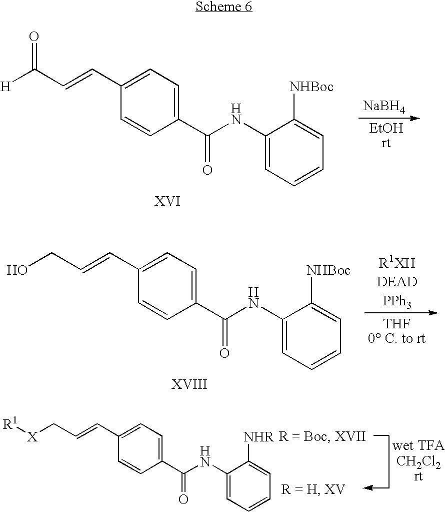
C1(C(NC2=CC=CC=C2[NHBoc])=O)=CC=C(C=CC([H])=O)C=C1.[NaBH4].C1(C(NC2=CC=CC=C2[NHBoc])=O)=CC=C(C=CCO)C=C1.C1(C(NC2=CC=CC=C2[NHR])=O)=CC=C(C=CC[X][R1])C=C1
